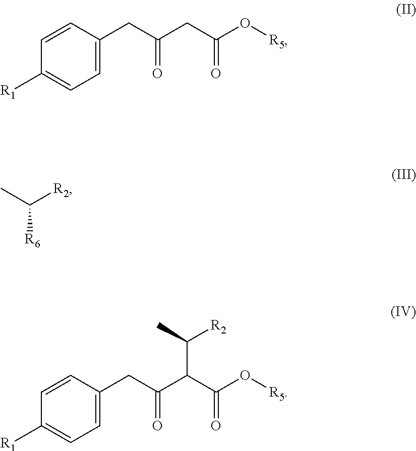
C1=C(CC(CC(O[R5])=O)=O)C=CC([R1])=C1.C([R6])(C)[R2].C1=C(CC(C(C(O[R5])=O)C(C)[R2])=O)C=CC([R1])=C1
